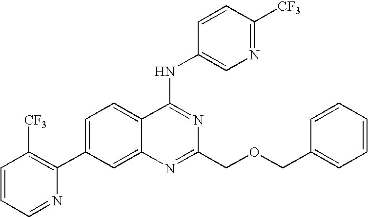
C1=CC=NC(C2=CC=C3C(=C2)N=C(COCC2=CC=CC=C2)N=C3NC2=CN=C([CF3])C=C2)=C1[CF3]
